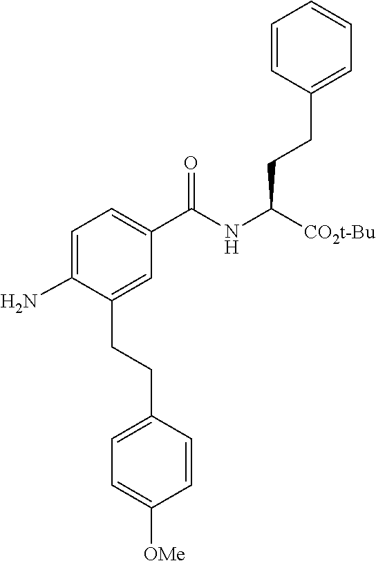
C(NC([CO2t-Bu])CCC1=CC=CC=C1)(C1=CC=C(N)C(CCC2=CC=C([OMe])C=C2)=C1)=O
